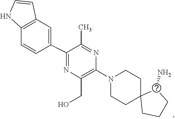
C1C2(CCCC2N)CCN(C2=C(CO)N=C(C3=CC4=C(C=C3)NC=C4)C(C)=N2)C1
